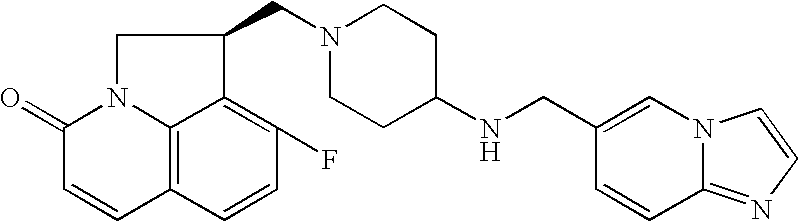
C12=C3C=CC(F)=C1C(CN1CCC(NCC4=CN5C(=NC=C5)C=C4)CC1)CN2C(=O)C=C3
